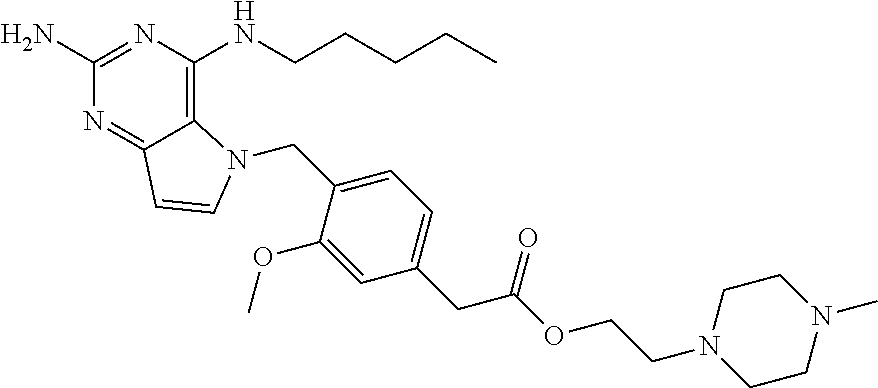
C1(N)=NC(NCCCCC)=C2C(=N1)C=CN2CC1=CC=C(CC(OCCN2CCN(C)CC2)=O)C=C1OC
